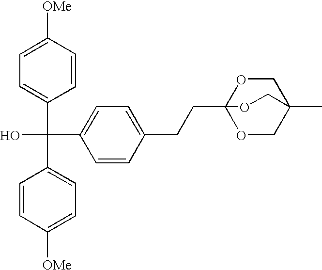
C1=CC([OMe])=CC=C1C(C1=CC=C([OMe])C=C1)(O)C1=CC=C(CCC23OCC(C)(CO2)CO3)C=C1
